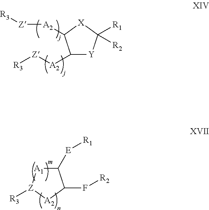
C1([E][R1])[A1][Z]([R3])[A2]C1F[R2].C1([A2][Z][R3])[Y]C([R1])([R2])[X]C1[A2][Z][R3]
